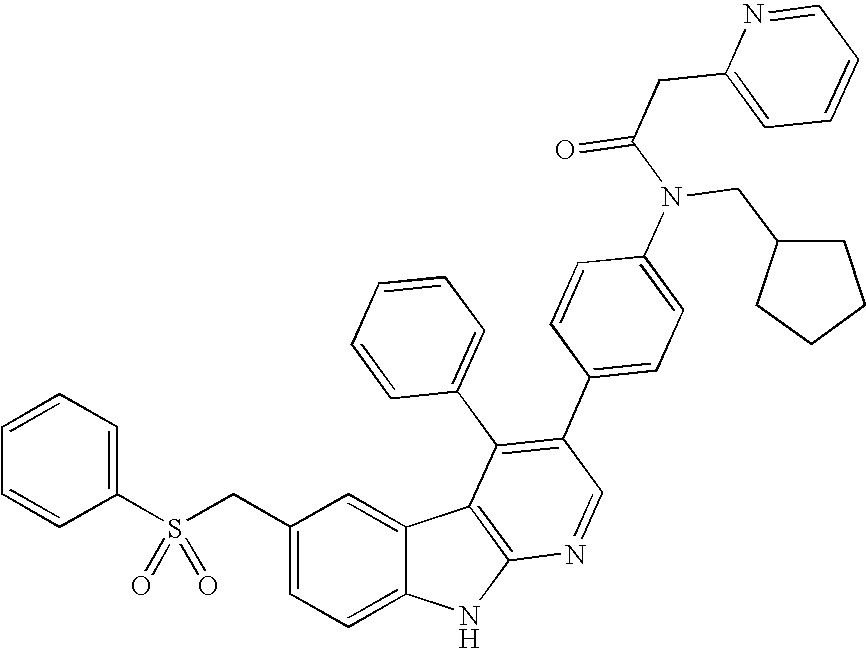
C(C1=CC=C2C(=C1)C1=C(N2)N=CC(C2=CC=C(N(CC3CCCC3)C(CC3=CC=CC=N3)=O)C=C2)=C1C1=CC=CC=C1)S(C1=CC=CC=C1)(=O)=O
